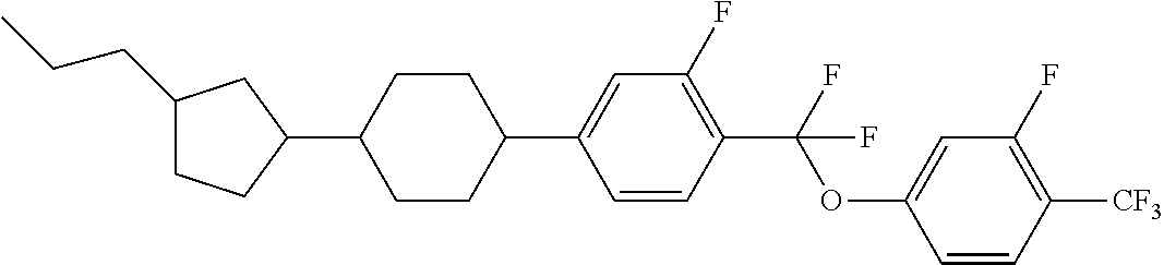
C1(CCC)CCC(C2CCC(C3=CC(F)=C(C(OC4=CC(F)=C([CF3])C=C4)(F)F)C=C3)CC2)C1
